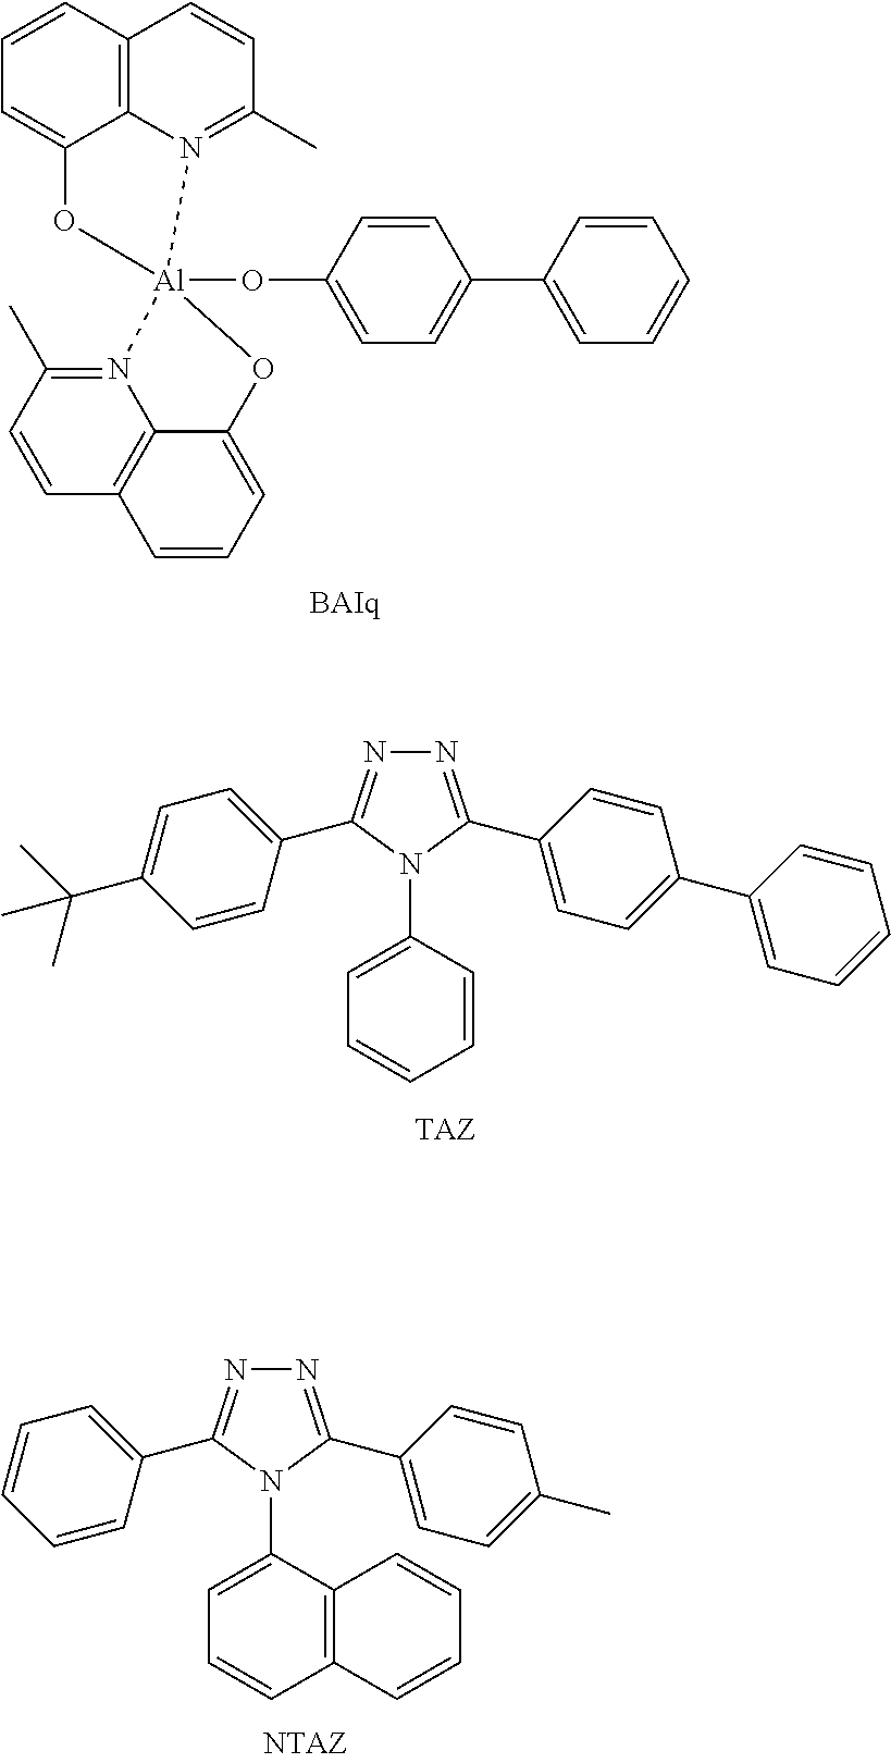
[Al]12(OC3=CC=C(C4=CC=CC=C4)C=C3)(N3=C(C)C=CC4=C3C(=CC=C4)O1)N1=C(C)C=CC3=C1C(=CC=C3)O2.N1=C(C2=CC=C(C3=CC=CC=C3)C=C2)N(C2=CC=CC=C2)C(C2=CC=C(C(C)(C)C)C=C2)=N1.N1=C(C2=CC=C(C)C=C2)N(C2=CC=CC3=C2C=CC=C3)C(C2=CC=CC=C2)=N1
